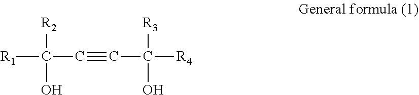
[R1]C(C#CC([R3])([R4])O)([R2])O
